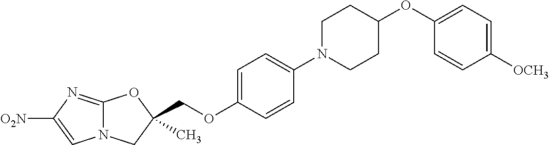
C12=NC([O2N])=CN1CC(C)(COC1=CC=C(N3CCC(OC4=CC=C([OCH3])C=C4)CC3)C=C1)O2
